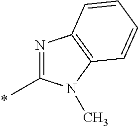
N1=C(C)N(C)C2=C1C=CC=C2
